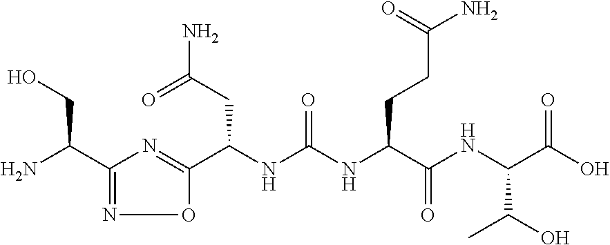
C(NC(NC(C(NC(C(O)=O)C(O)C)=O)CCC(N)=O)=O)(C1=NC(C(N)CO)=NO1)CC(N)=O
